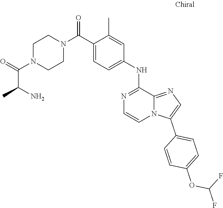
FC(OC1=CC=C(C2=CN=C3N2C=CN=C3NC2=CC=C(C(N3CCN(C(C(C)N)=O)CC3)=O)C(C)=C2)C=C1)F
